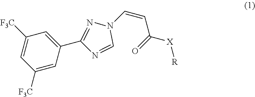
[F3C]C1=CC([F3C])=CC(C2=NN(C=CC(=O)[X][R])C=N2)=C1
